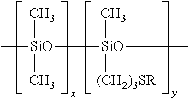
C[SiO](C)(C)[SiO](C)([(CH2)3SR])C
